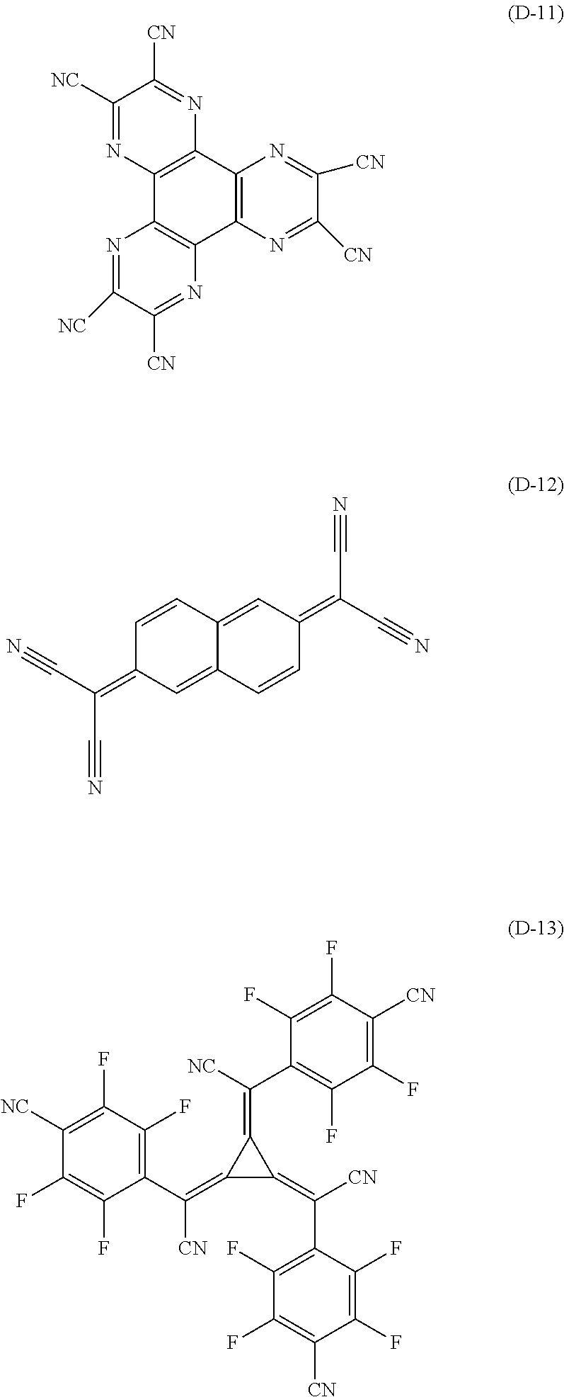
N1=C([NC])C([CN])=NC2=C1C1=C(C3=C2N=C([CN])C([CN])=N3)N=C([CN])C([NC])=N1.C1=CC2=CC(=C(C#N)C#N)C=CC2=CC1=C(C#N)C#N.C1(=C([CN])C2=C(F)C(F)=C([NC])C(F)=C2F)C(=C(C2=C(F)C(F)=C([CN])C(F)=C2F)[CN])C1=C(C1=C(F)C(F)=C([CN])C(F)=C1F)[NC]
